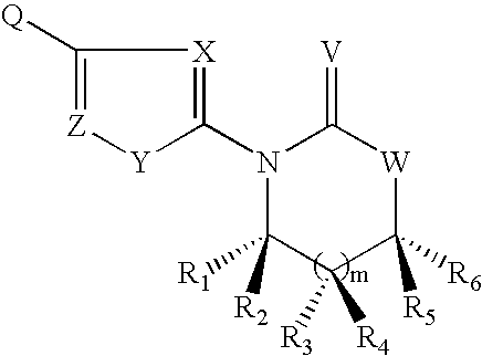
C1([Q])=[Z][Y]C(N2C([R1])([R2])C([R3])([R4])C([R5])([R6])[W]C2=[V])=[X]1
